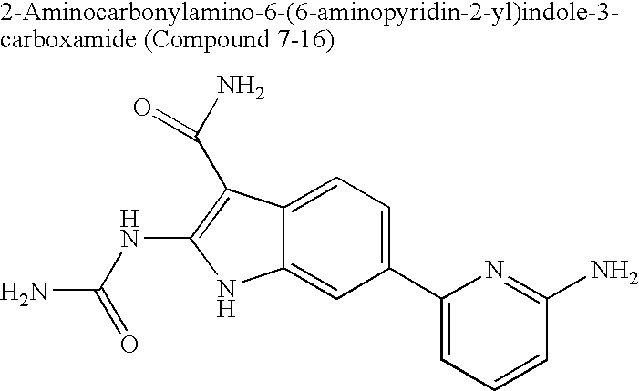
C1(C2=CC=CC(N)=N2)=CC=C2C(=C1)NC(NC(N)=O)=C2C(N)=O
